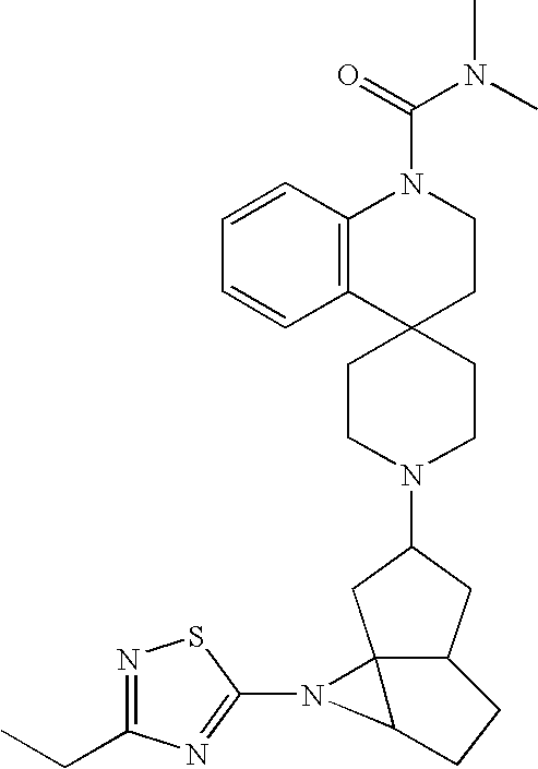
C1=CC2=C(C=C1)C1(CCN2C(=O)N(C)C)CCN(C2CC34C(C2)CCC3N4C2=NC(CC)=NS2)CC1
